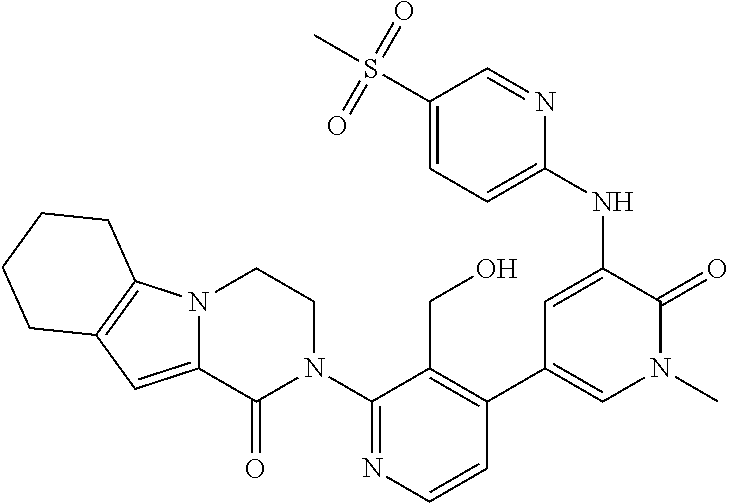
C1(N2CCN3C(=CC4=C3CCCC4)C2=O)=NC=CC(C2=CN(C)C(=O)C(NC3=CC=C(S(C)(=O)=O)C=N3)=C2)=C1CO
